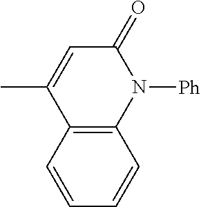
N1([Ph])C(=O)C=C(C)C2=C1C=CC=C2
